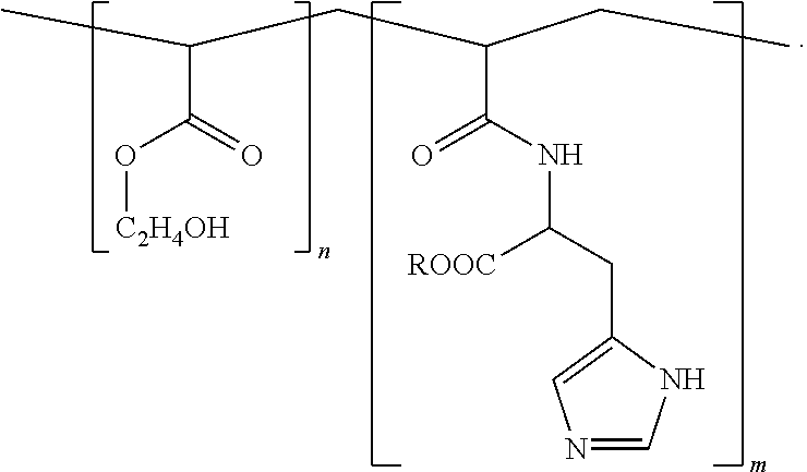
C(C(O[C2H4OH])=O)(CC(C(=O)NC(CC1=CN=CN1)[ROOC])CC)C
